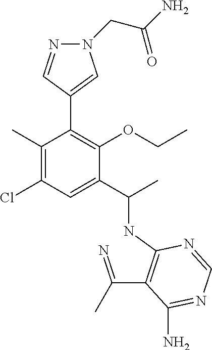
C1(C2=C(OCC)C(C(C)NC3=C(C(=N)C)C(N)=NC=N3)=CC(Cl)=C2C)=CN(CC(=O)N)N=C1
